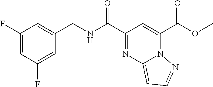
O(C(C1=CC(C(NCC2=CC(F)=CC(F)=C2)=O)=NC2=CC=NN12)=O)C
